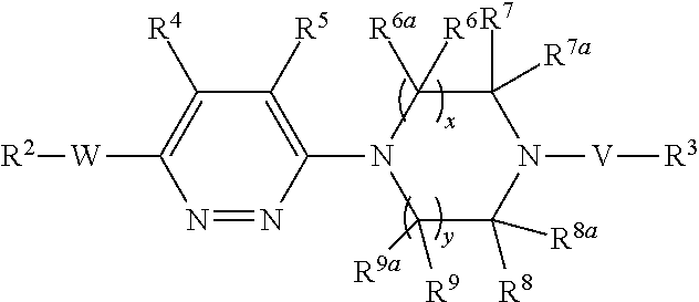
N1=NC(N2C([R9])([R9a])C([R8])([R8a])N([V][R3])C([R7])([R7a])C2([R6a])[R6])=C([R5])C([R4])=C1[W][R2]
